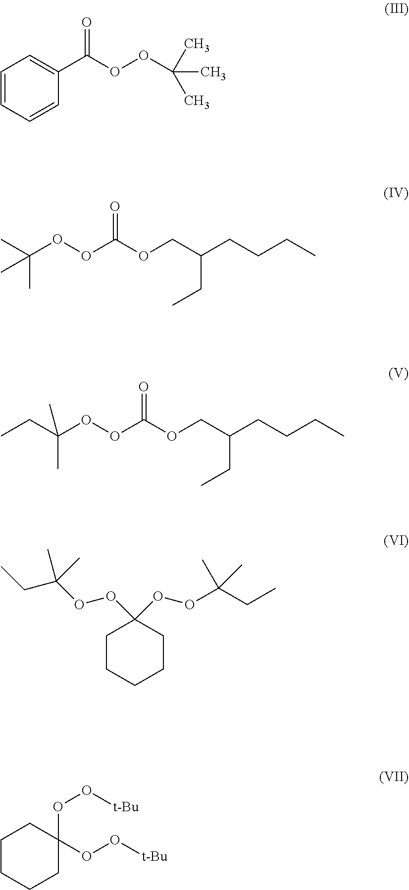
C1=CC=CC(C(OOC(C)(C)C)=O)=C1.CC(OOC(OCC(CCCC)CC)=O)(C)C.C(C(OOC(OCC(CCCC)CC)=O)(C)C)C.C1CCCCC1(OOC(CC)(C)C)OOC(CC)(C)C.C1CCCC(OO[t-Bu])(OO[t-Bu])C1
